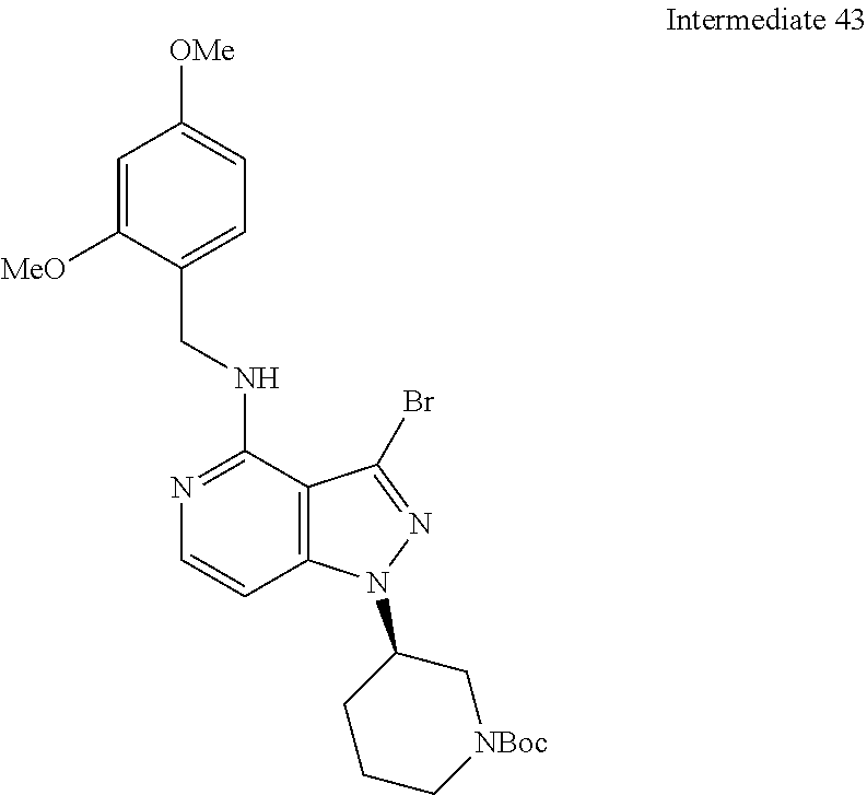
C1=C([MeO])C(CNC2=NC=CC3=C2C(Br)=NN3C2CCC[NBoc]C2)=CC=C1[OMe]
